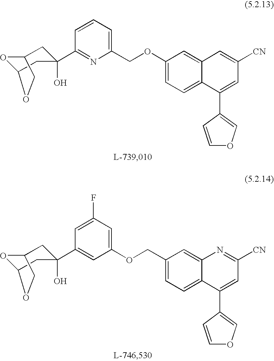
O1C2CC(O)(C3=NC(COC4=CC=C5C(=C4)C=C([CN])C=C5C4=COC=C4)=CC=C3)CC1CO2.O1C2CC(O)(C3=CC(OCC4=CC=C5C(=C4)N=C([CN])C=C5C4=COC=C4)=CC(F)=C3)CC1CO2
